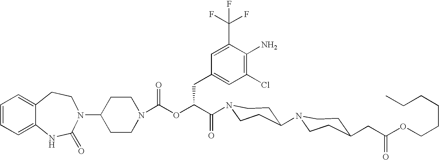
C12=CC=CC=C1NC(=O)N(C1CCN(C(OC(C(=O)N3CCC(N4CCC(CC(OCCCCCC)=O)CC4)CC3)CC3=CC(Cl)=C(N)C(C(F)(F)F)=C3)=O)CC1)CC2
